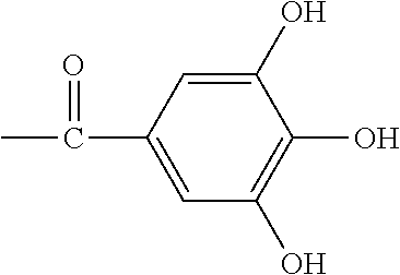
CC(=O)C1=CC(O)=C(O)C(O)=C1
